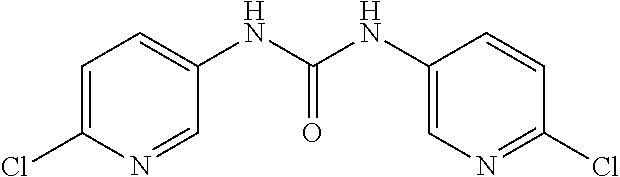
C1(NC(NC2=CC=C(Cl)N=C2)=O)=CN=C(Cl)C=C1
